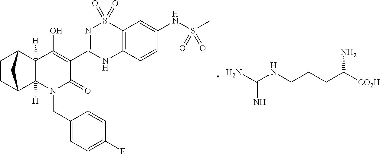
C1CC2C3([H])C([H])(C1C2)C(O)=C(C1=NS(=O)(=O)C2=C(N1)C=CC(NS(=O)(=O)C)=C2)C(=O)N3CC1=CC=C(F)C=C1.NC(NCCCC([CO2H])N)=N
